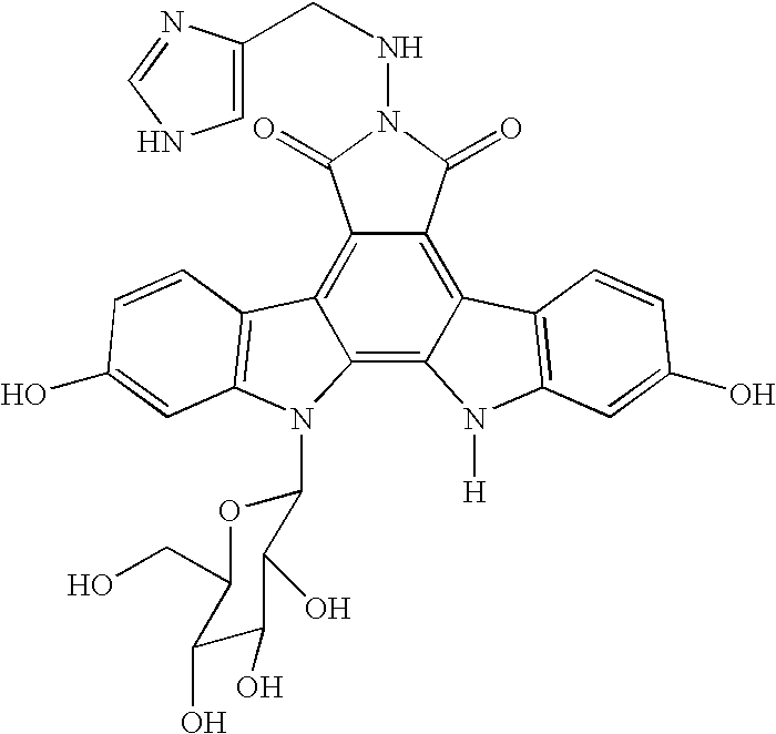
C12=C3C(=C4C(=C1C(=O)N(NCC1=CNC=N1)C2=O)C1=C(N4[H])C=C(O)C=C1)N(C1OC(CO)C(O)C(O)C1O)C1=C3C=CC(O)=C1
